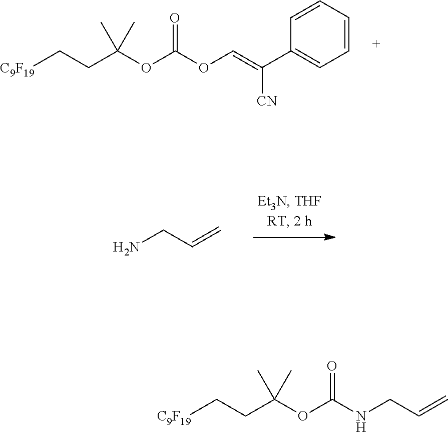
[C9F19]CCC(OC(OC=C(C1=CC=CC=C1)[CN])=O)(C)C.NCC=C.[C9F19]CCC(OC(NCC=C)=O)(C)C
